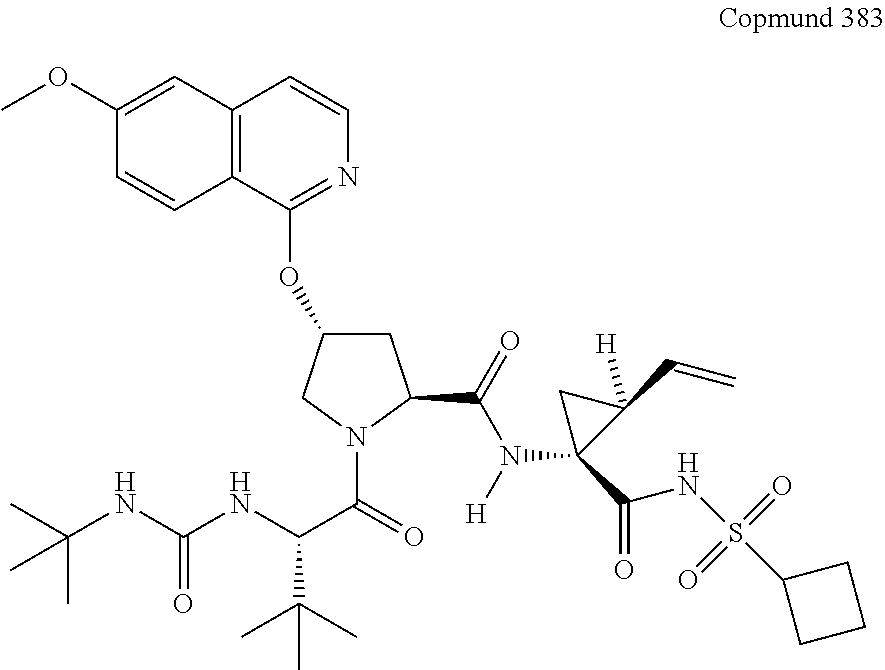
C12=C(C(OC3CC(C(=O)N([H])C4(C(=O)NS(=O)(=O)C5CCC5)C(C=C)([H])C4)N(C(=O)C(NC(=O)NC(C)(C)C)C(C)(C)C)C3)=NC=C1)C=CC(OC)=C2
